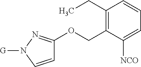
C1(CC)=C(COC2=NN([G])C=C2)C([NCO])=CC=C1
